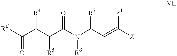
[Ra]C(C([R4])C(C(N(C(C=C([Z])[Z1])[R7])[R6])=O)[R5])=O
